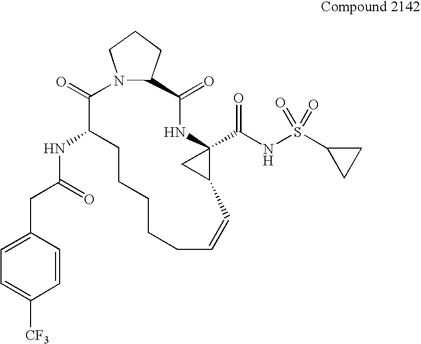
N12C(CCC1)C(=O)NC1(C(NS(=O)(=O)C3CC3)=O)CC1C=CCCCCCC(NC(CC1=CC=C([CF3])C=C1)=O)C2=O
